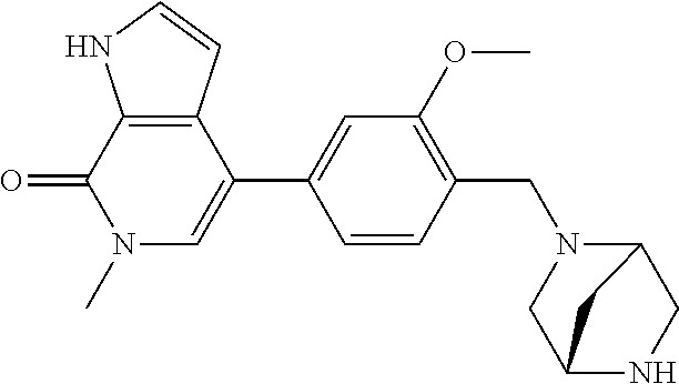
C12=C(C(C3=CC(OC)=C(CN4C5CNC(C4)C5)C=C3)=CN(C)C1=O)C=CN2
